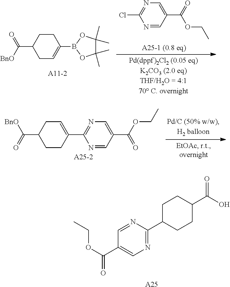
N1=CC(C(=O)OCC)=CN=C1Cl.C1CC(C([BnO])=O)CC=C1B1OC(C)(C)C(C)(C)O1.N1=CC(C(OCC)=O)=CN=C1C1=CCC(C(=O)[BnO])CC1.N1=C(C2CCC(C(O)=O)CC2)N=CC(C(OCC)=O)=C1.[A25]
